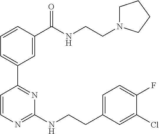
C1=CC(C(NCCN2CCCC2)=O)=CC(C2=NC(NCCC3=CC=C(F)C(Cl)=C3)=NC=C2)=C1
